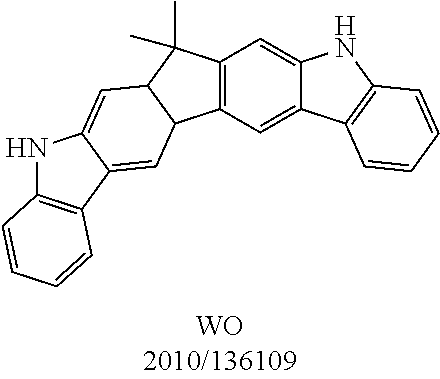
C12=C(C=C3C(=C1)NC1=C3C=CC=C1)C1C(C2(C)C)C=C2C(=C1)C1=C(N2)C=CC=C1
